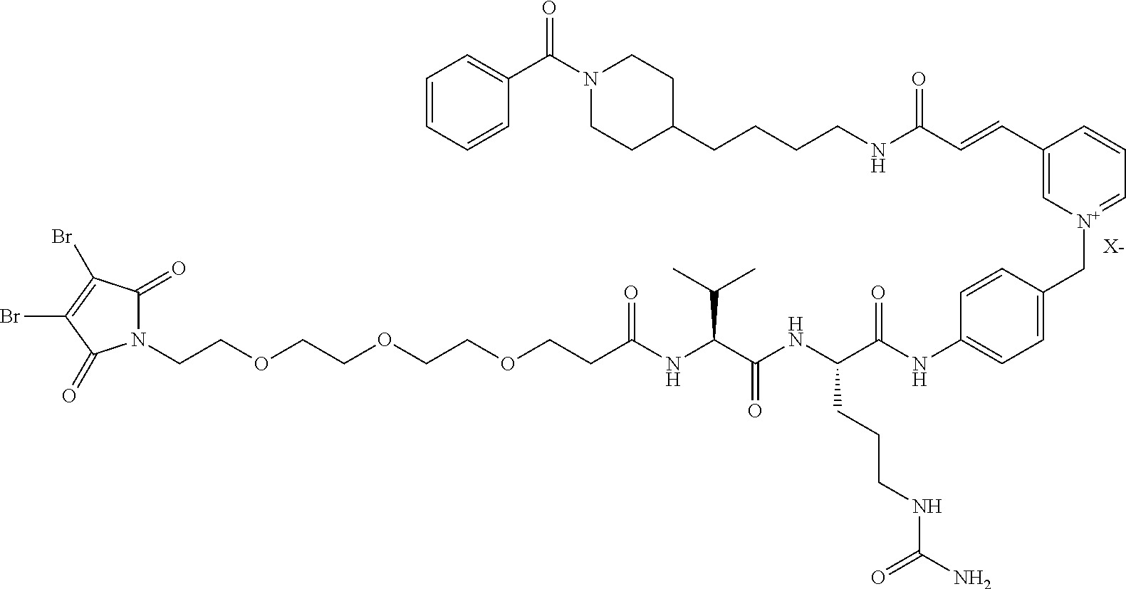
[X-].N1(CCOCCOCCOCCC(NC(C(NC(C(NC2=CC=C(C[N+]3=CC=CC(C=CC(NCCCCC4CCN(C(C5=CC=CC=C5)=O)CC4)=O)=C3)C=C2)=O)CCCNC(N)=O)=O)C(C)C)=O)C(=O)C(Br)=C(Br)C1=O
